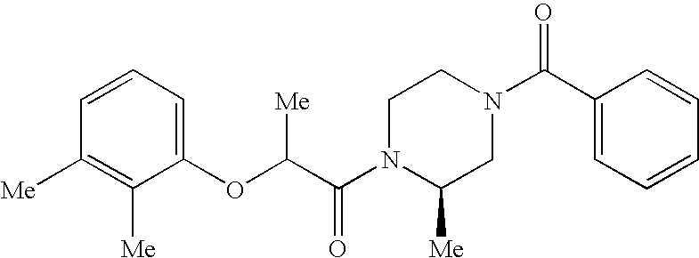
C1([Me])=C([Me])C(OC(C(N2C([Me])CN(C(C3=CC=CC=C3)=O)CC2)=O)[Me])=CC=C1
